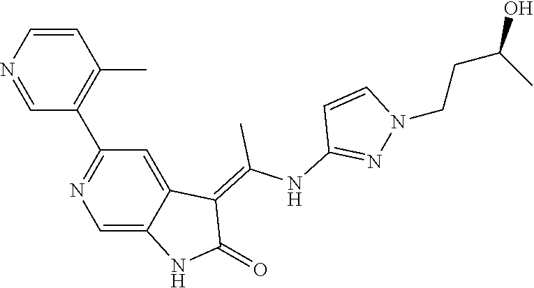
C1=CN=CC(C2=NC=C3C(=C2)C(=C(NC2=NN(CCC(O)C)C=C2)C)C(=O)N3)=C1C
